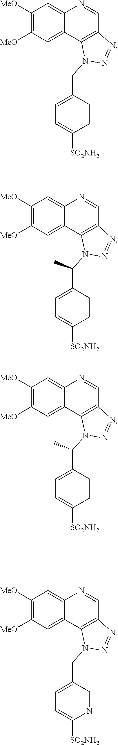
C1([MeO])=C([MeO])C=C2C(=C1)N=CC1=C2N(CC2=CC=C([SO2NH2])C=C2)N=N1.C1([MeO])=C([MeO])C=C2C(=C1)N=CC1=C2N(C(C2=CC=C([SO2NH2])C=C2)C)N=N1.C1([MeO])=C([MeO])C=C2C(=C1)N=CC1=C2N(C(C2=CC=C([SO2NH2])C=C2)C)N=N1.C1([MeO])=C([MeO])C=C2C(=C1)N=CC1=C2N(CC2=CC=C([SO2NH2])N=C2)N=N1
